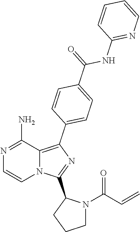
N1=C(N)C2=C(C3=CC=C(C(NC4=NC=CC=C4)=O)C=C3)N=C(C3CCCN3C(C=C)=O)N2C=C1
